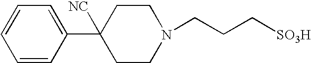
C1=CC=CC(C2([NC])CCN(CCC[SO3H])CC2)=C1
